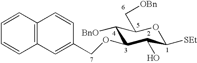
C1([BnO])C(OCC2=CC3=C(C=C2)C=CC=C3)C(O)C([SEt])OC1C[OBn]
